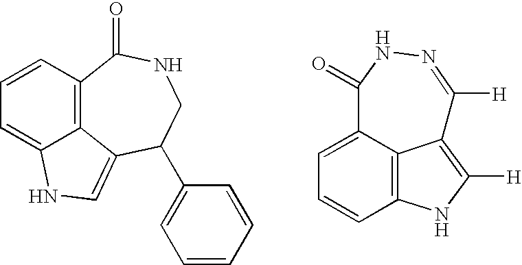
C12=C3C=CC=C1NC=C2C(C1=CC=CC=C1)CNC3=O.C12=C3C(=CC=C1)C(=O)NN=C([H])C3=C([H])N2
